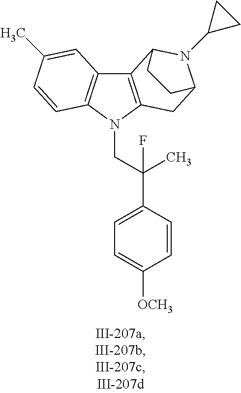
C12=C(N(CC(C3=CC=C([OCH3])C=C3)(F)C)C3=C1C=C(C)C=C3)CC1N(C3CC3)C2CC1
